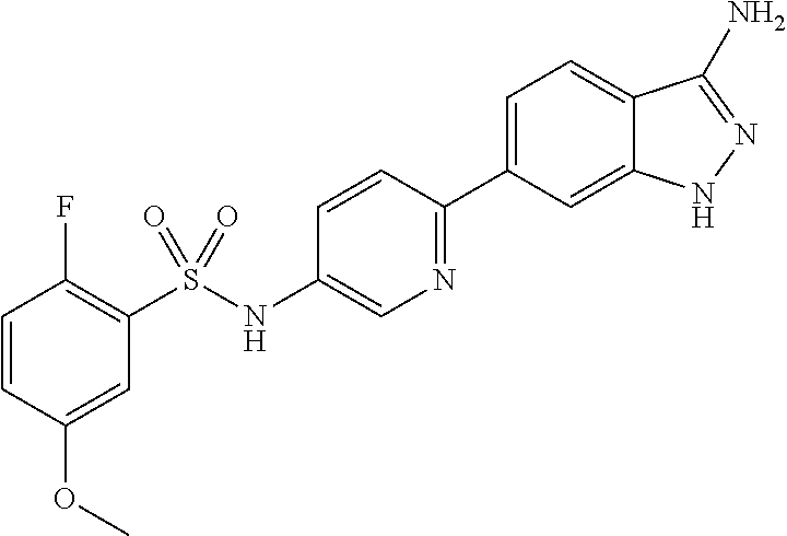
C1=CC(OC)=CC(S(NC2=CN=C(C3=CC=C4C(=C3)NN=C4N)C=C2)(=O)=O)=C1F
